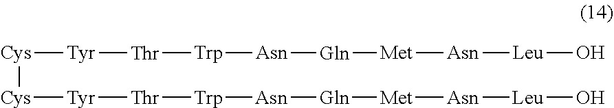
[Cys]([Tyr][Thr][Trp][Asn][Gln][Met][Asn][Leu]O)[Cys][Tyr][Thr][Trp][Asn][Gln][Met][Asn][Leu]O
